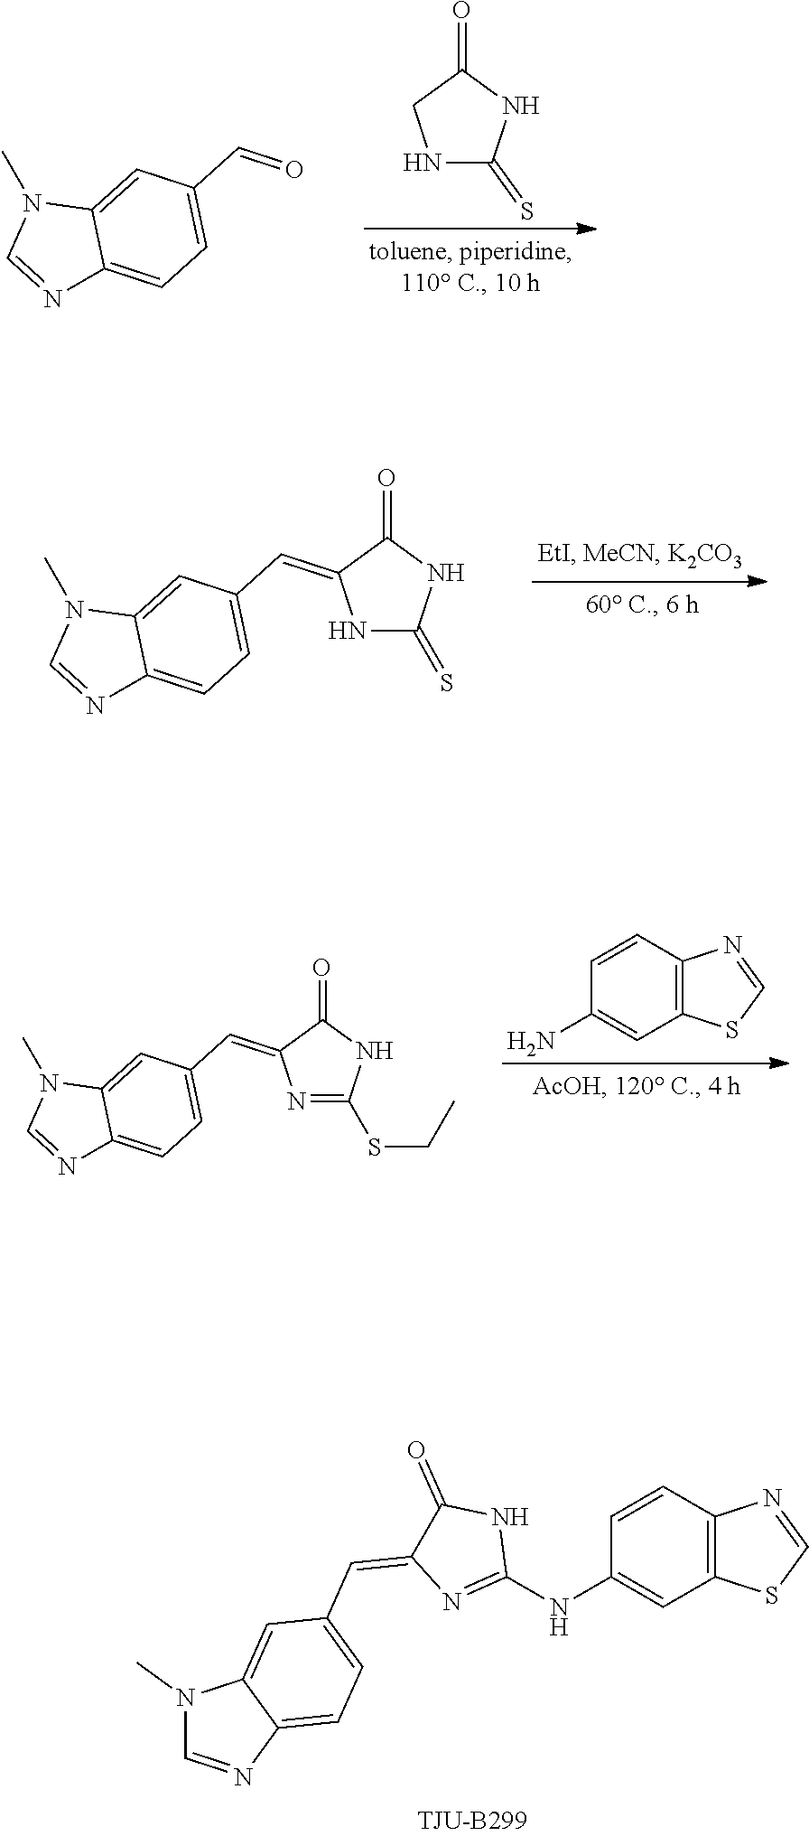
C1NC(=S)NC1=O.N1(C)C=NC2=CC=C(C=O)C=C12.N1(C)C=NC2=CC=C(C=C3NC(=S)NC3=O)C=C12.NC1=CC2=C(C=C1)N=CS2.N1(C)C=NC2=CC=C(C=C3N=C(SCC)NC3=O)C=C12.N1(C)C=NC2=CC=C(C=C3N=C(NC4=CC5=C(C=C4)N=CS5)NC3=O)C=C12
